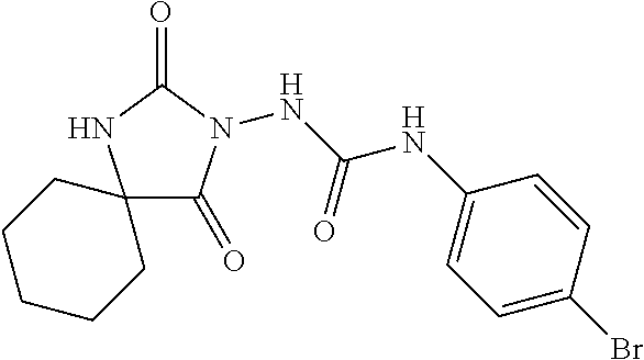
N(C(NC1=CC=C(Br)C=C1)=O)N1C(=O)C2(NC1=O)CCCCC2
